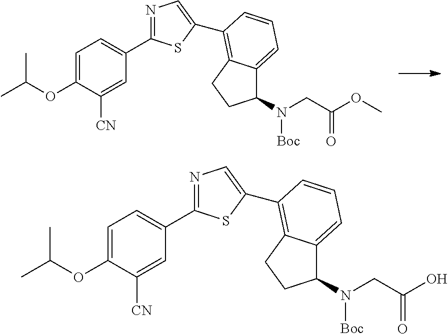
O(C1=CC=C(C2=NC=C(C3=C4C(=CC=C3)C(N([Boc])CC(=O)OC)CC4)S2)C=C1[CN])C(C)C.O(C1=CC=C(C2=NC=C(C3=C4C(=CC=C3)C(N([Boc])CC(=O)O)CC4)S2)C=C1[CN])C(C)C
